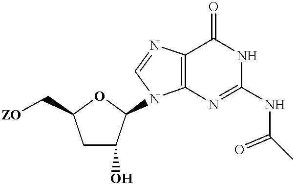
C12=C(N=C(NC(C)=O)NC1=O)N(C1C(O)CC(C[ZO])O1)C=N2
